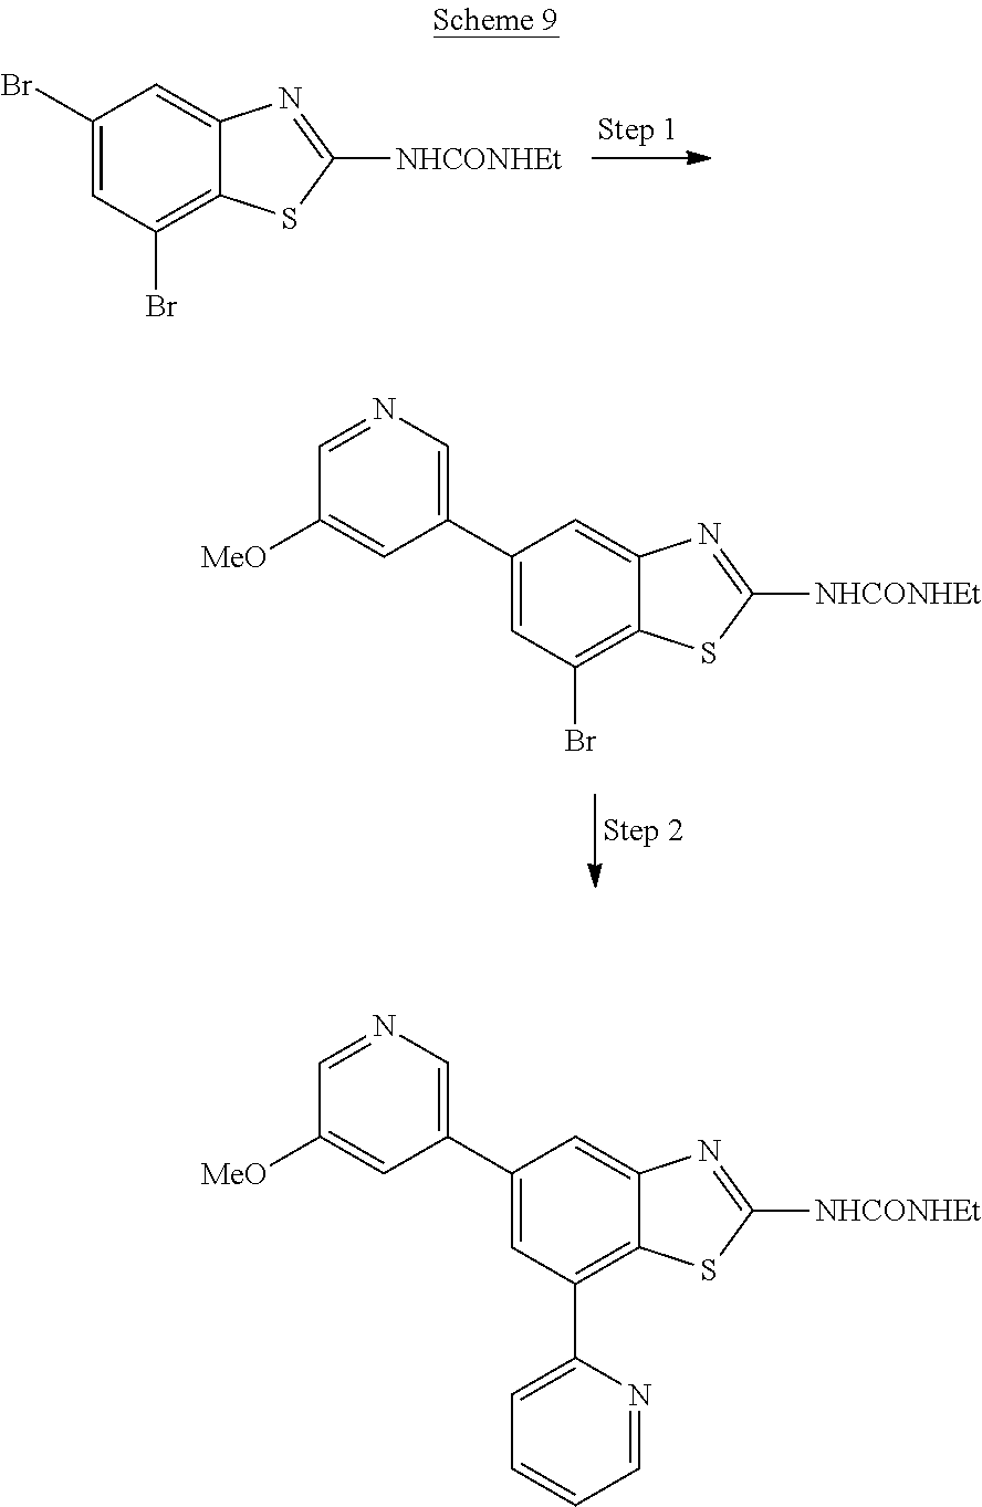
C1(Br)=CC(Br)=C2C(=C1)N=C([NHCONHEt])S2.C1(C2=CN=CC([MeO])=C2)=CC(Br)=C2C(=C1)N=C([NHCONHEt])S2.C1(C2=CN=CC([MeO])=C2)=CC(C2=CC=CC=N2)=C2C(=C1)N=C([NHCONHEt])S2
